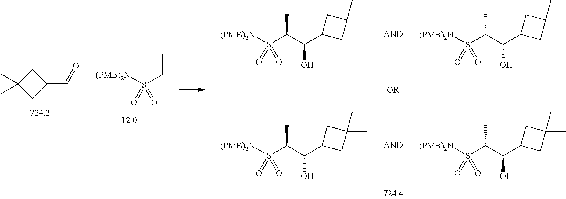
CCS([(PMB)2N])(=O)=O.C1C(C)(C)CC1C=O.[(PMB)2N]S(C(C(C1CC(C)(C)C1)O)C)(=O)=O.[(PMB)2N]S(C(C(C1CC(C)(C)C1)O)C)(=O)=O.[(PMB)2N]S(C(C(C1CC(C)(C)C1)O)C)(=O)=O.[(PMB)2N]S(C(C(C1CC(C)(C)C1)O)C)(=O)=O
